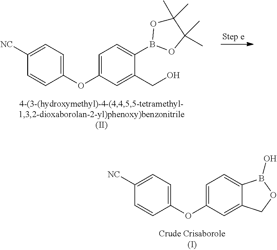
C1(OC2=CC=C(B3OC(C)(C)C(C)(C)O3)C(CO)=C2)=CC=C([NC])C=C1.C1(OC2=CC=C3C(=C2)COB3O)=CC=C([NC])C=C1
